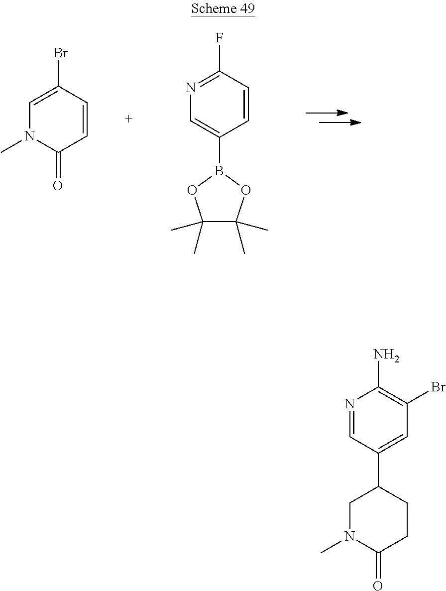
C1=CC(Br)=CN(C)C1=O.C1=CC(F)=NC=C1B1OC(C)(C)C(C)(C)O1.N1=CC(C2CN(C)C(=O)CC2)=CC(Br)=C1N
